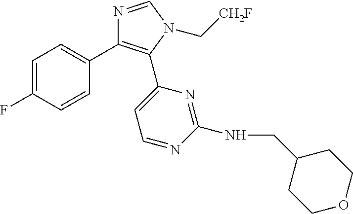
C1=C(F)C=CC(C2=C(C3=CC=NC(NCC4CCOCC4)=N3)N(C[CH2F])C=N2)=C1
